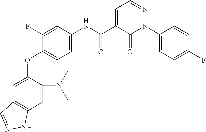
C1=C(OC2=CC=C(NC(C3=CC=NN(C4=CC=C(F)C=C4)C3=O)=O)C=C2F)C(N(C)C)=CC2=C1C=NN2
